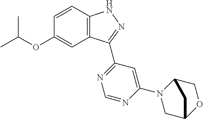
O(C1=CC2=C(C=C1)NN=C2C1=NC=NC(N2CC3OCC2C3)=C1)C(C)C
